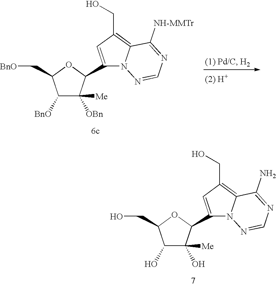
C1(O)C(O)([Me])C(C2=CC(CO)=C3N2N=CN=C3N)OC1CO.C1([BnO])C([OBn])([Me])C(C2=CC(CO)=C3N2N=CN=C3[NH-MMTr])OC1C[BnO]
